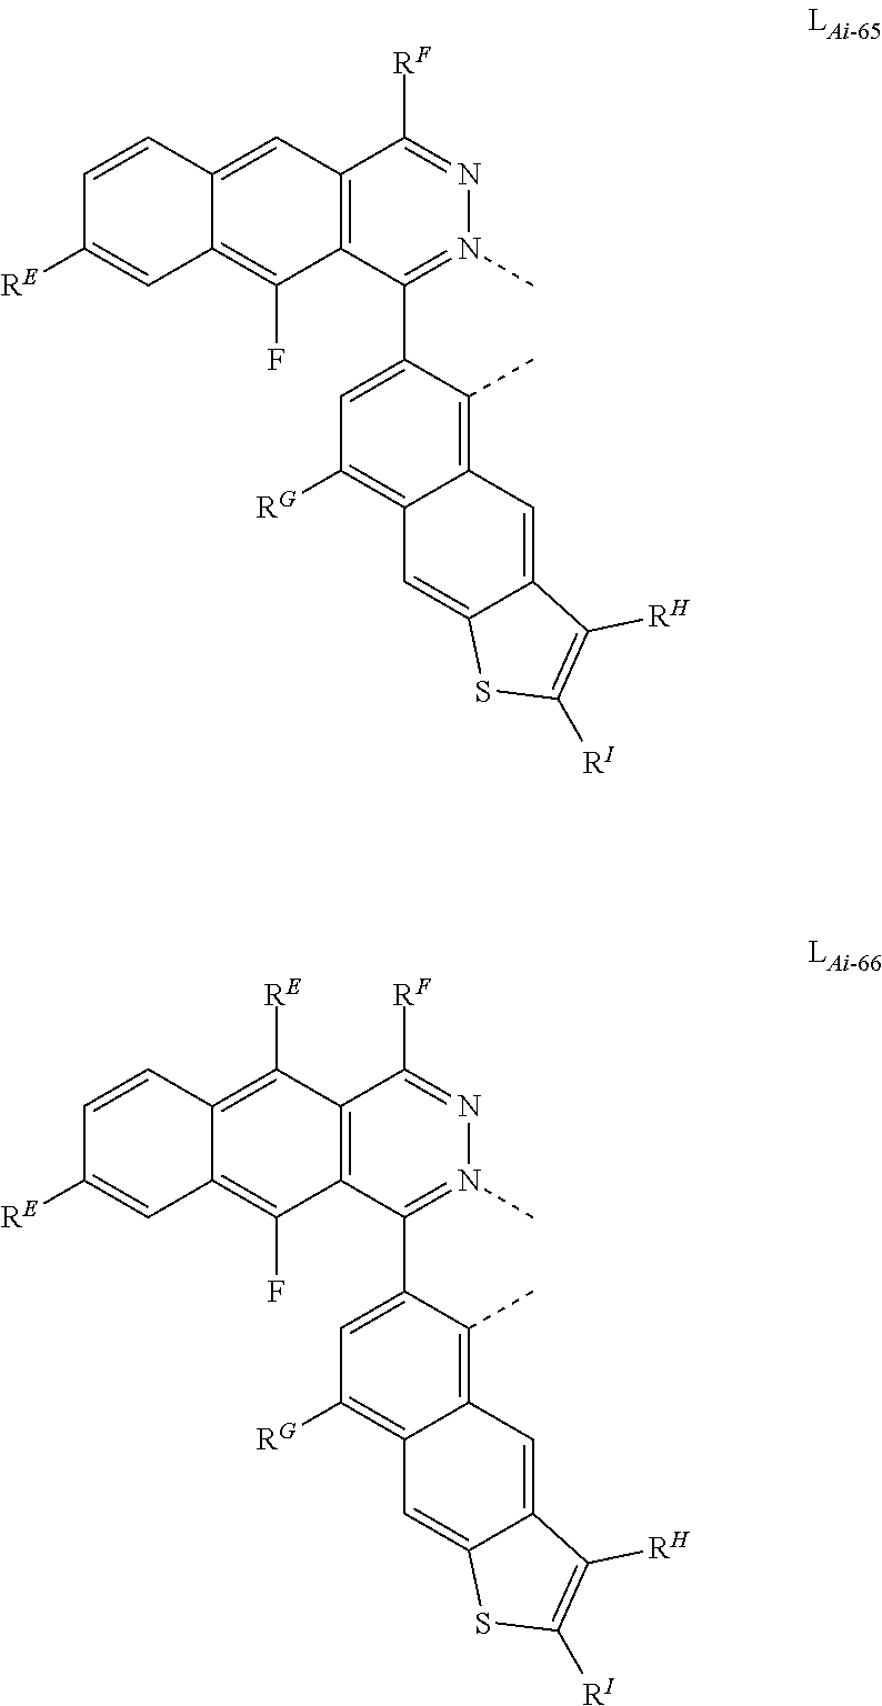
C12=C(C(C3=CC([RG])=C4C(=C3C)C=C3C(=C4)SC([RI])=C3[RH])=N(C)N=C1[RF])C(F)=C1C(=C2)C=CC([RE])=C1.C12=C(C(C3=CC([RG])=C4C(=C3C)C=C3C(=C4)SC([RI])=C3[RH])=N(C)N=C1[RF])C(F)=C1C(=C2[RE])C=CC([RE])=C1
